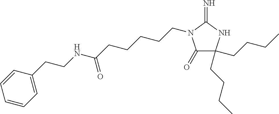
C1(=O)C(CCCC)(CCCC)NC(=N)N1CCCCCC(NCCC1=CC=CC=C1)=O
